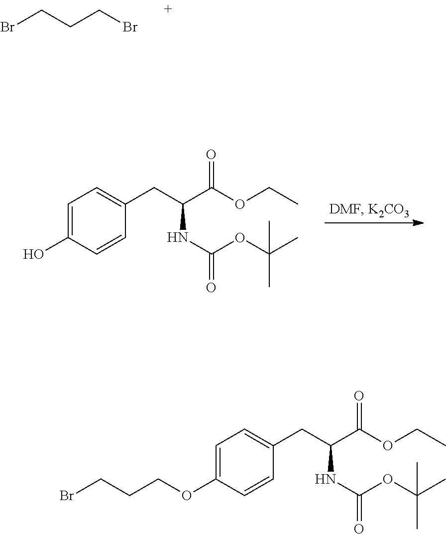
BrCCCBr.O(C(C)(C)C)C(NC(CC1=CC=C(O)C=C1)C(OCC)=O)=O.O(C(C)(C)C)C(NC(CC1=CC=C(OCCCBr)C=C1)C(OCC)=O)=O
